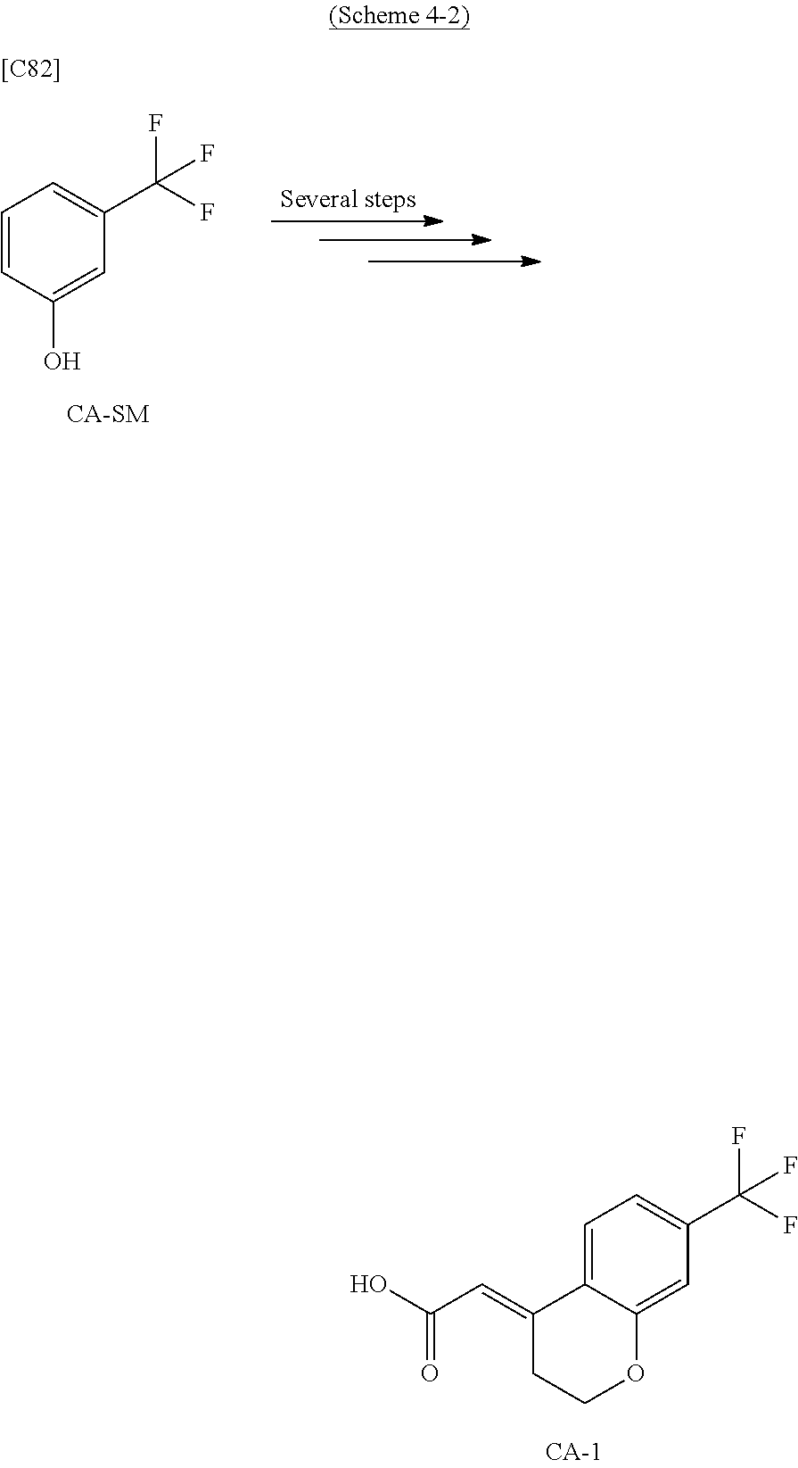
[[C82]].C1=CC(O)=CC(C(F)(F)F)=C1.C1=C2C(=CC(=O)O)CCOC2=CC(C(F)(F)F)=C1
